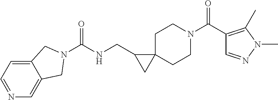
O=C(C1=C(C)N(C)N=C1)N1CCC2(CC1)C(CNC(=O)N1CC3=CN=CC=C3C1)C2
